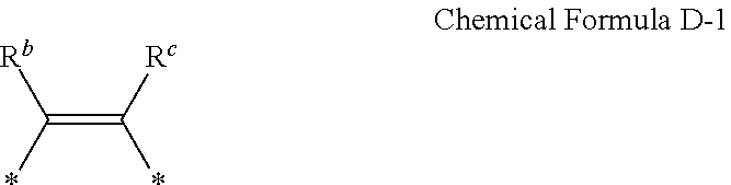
*C(=C(*)[Rc])[Rb]
